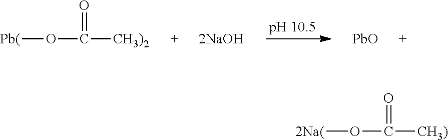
[Pb(]OC([CH3)2])=O.[PbO].[2Na(]OC([CH3)])=O
